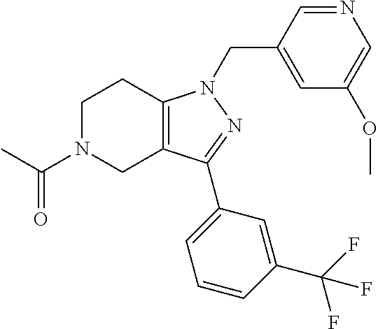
C1N(C(C)=O)CC2=C(C1)N(CC1=CC(OC)=CN=C1)N=C2C1=CC=CC(C(F)(F)F)=C1
